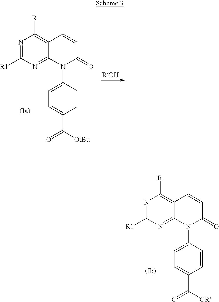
N1=C([R1])N=C2C(=C1[R])C=CC(=O)N2C1=CC=C(C([OtBu])=O)C=C1.N1=C([R1])N=C2C(=C1[R])C=CC(=O)N2C1=CC=C(C([OR])=O)C=C1
